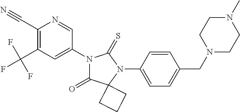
C1(C#N)=C(C(F)(F)F)C=C(N2C(=O)C3(N(C4=CC=C(CN5CCN(C)CC5)C=C4)C2=S)CCC3)C=N1
